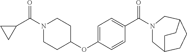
C1(C(=O)N2CCC(OC3=CC=C(C(=O)N4CC5CCC(C4)CC5)C=C3)CC2)CC1
